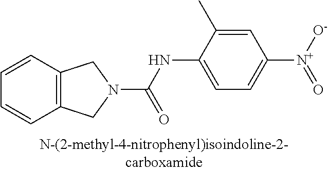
C1=CC=CC2=C1CN(C(NC1=CC=C([N+]([O-])=O)C=C1C)=O)C2
